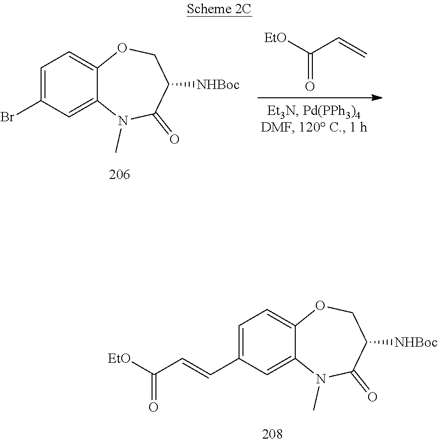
C12=CC(C=CC([EtO])=O)=CC=C1OCC([NHBoc])C(=O)N2C.C12=CC(Br)=CC=C1OCC([NHBoc])C(=O)N2C.C=CC([EtO])=O
